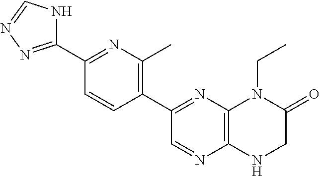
C1(C2=NC3=C(N=C2)NCC(=O)N3CC)=C(C)N=C(C2=NN=CN2)C=C1
